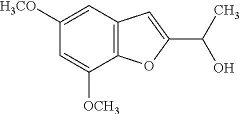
C1([H3CO])=CC2=C(C([OCH3])=C1)OC(C(O)C)=C2
